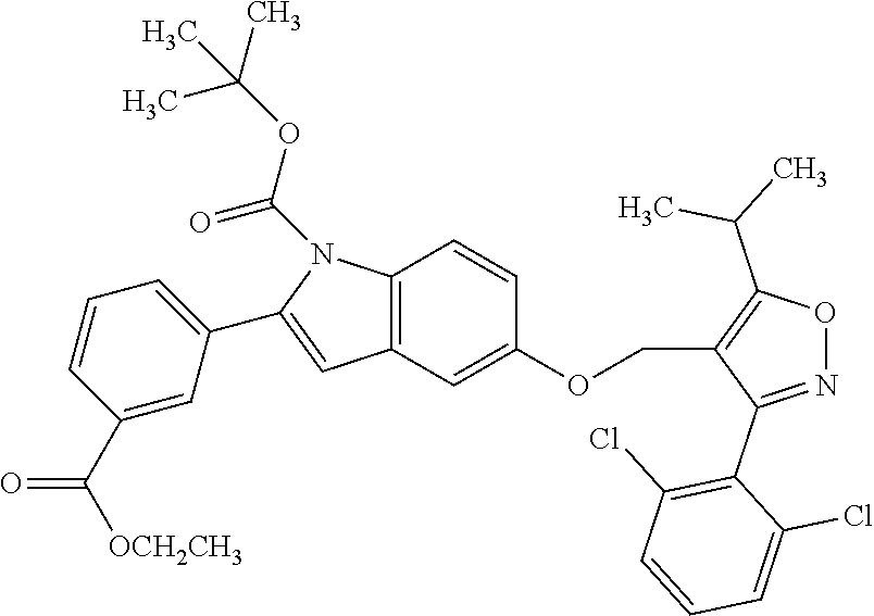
C1(C2=CC=CC(C(=O)[OCH2CH3])=C2)=CC2=C(N1C(OC(C)(C)C)=O)C=CC(OCC1=C(C(C)C)ON=C1C1=C(Cl)C=CC=C1Cl)=C2
